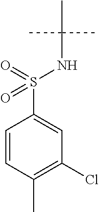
C1=CC(C)=C(Cl)C=C1S(=O)(=O)NC(C)(C)C
